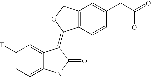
C12=C(C=CC(CC(=O)O)=C1)C(=C1C3=CC(F)=CC=C3NC1=O)OC2
